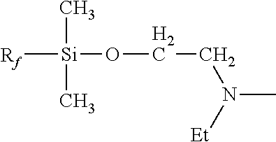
[Rf][Si](C)(OCCN(C)[Et])C
